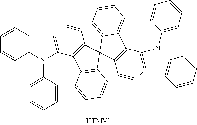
C1=C(N(C2=CC=CC3=C2C2=C(C34C3=C(C5=CC=CC=C45)C(N(C4=CC=CC=C4)C4=CC=CC=C4)=CC=C3)C=CC=C2)C2=CC=CC=C2)C=CC=C1
